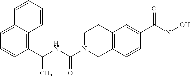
C12=CC=CC(C(NC(N3CC4=C(CC3)C=C(C(NO)=O)C=C4)=O)C)=C1C=CC=C2
